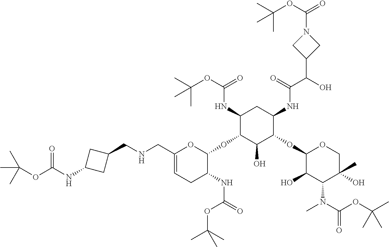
C(NCC1=CCC(NC(=O)OC(C)(C)C)C(OC2C(O)C(OC3C(O)C(N(C)C(OC(C)(C)C)=O)C(O)(C)CO3)C(NC(C(O)C3CN(C(OC(C)(C)C)=O)C3)=O)CC2NC(OC(C)(C)C)=O)O1)C1CC(NC(OC(C)(C)C)=O)C1
